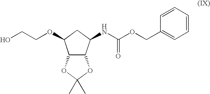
C12C(C(NC(OCC3=CC=CC=C3)=O)CC1OCCO)OC(C)(C)O2
